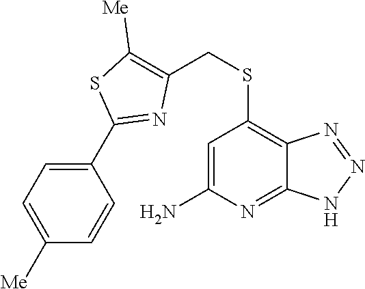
C1=C(N)N=C2C(=C1SCC1=C([Me])SC(C3=CC=C([Me])C=C3)=N1)N=NN2
